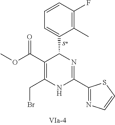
C1(C(OC)=O)=C(CBr)NC(C2=NC=CS2)=NC1C1=CC=CC(F)=C1C
